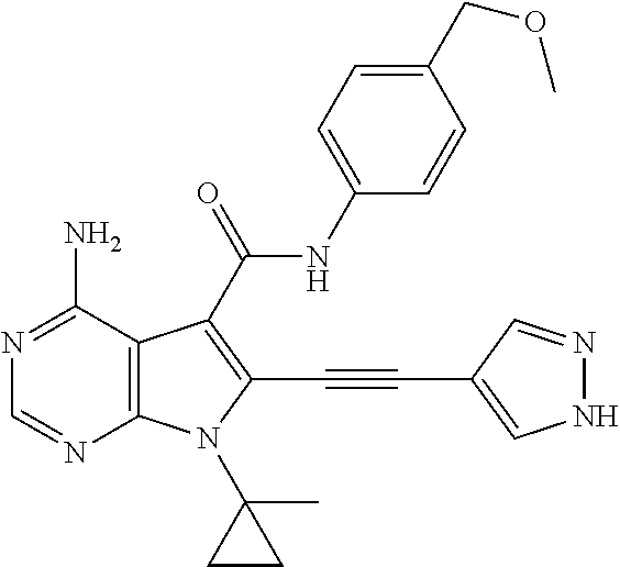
C12=C(C(N)=NC=N1)C(C(=O)NC1=CC=C(COC)C=C1)=C(C#CC1=CNN=C1)N2C1(C)CC1
